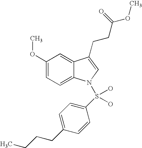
C12=CC(OC)=CC=C1N(S(C1=CC=C(CCCC)C=C1)(O)O)C=C2CCC(=O)OC
